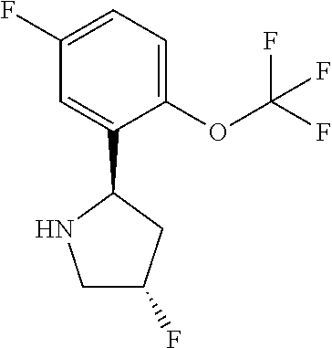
C1=C(C2NCC(F)C2)C(OC(F)(F)F)=CC=C1F
